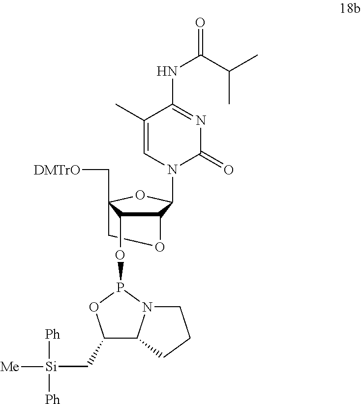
C1C2(C[DMTrO])C(OP3N4C(C(C[Si]([Ph])([Ph])[Me])O3)CCC4)C(O1)C(N1C=C(C)C(NC(C(C)C)=O)=NC1=O)O2
